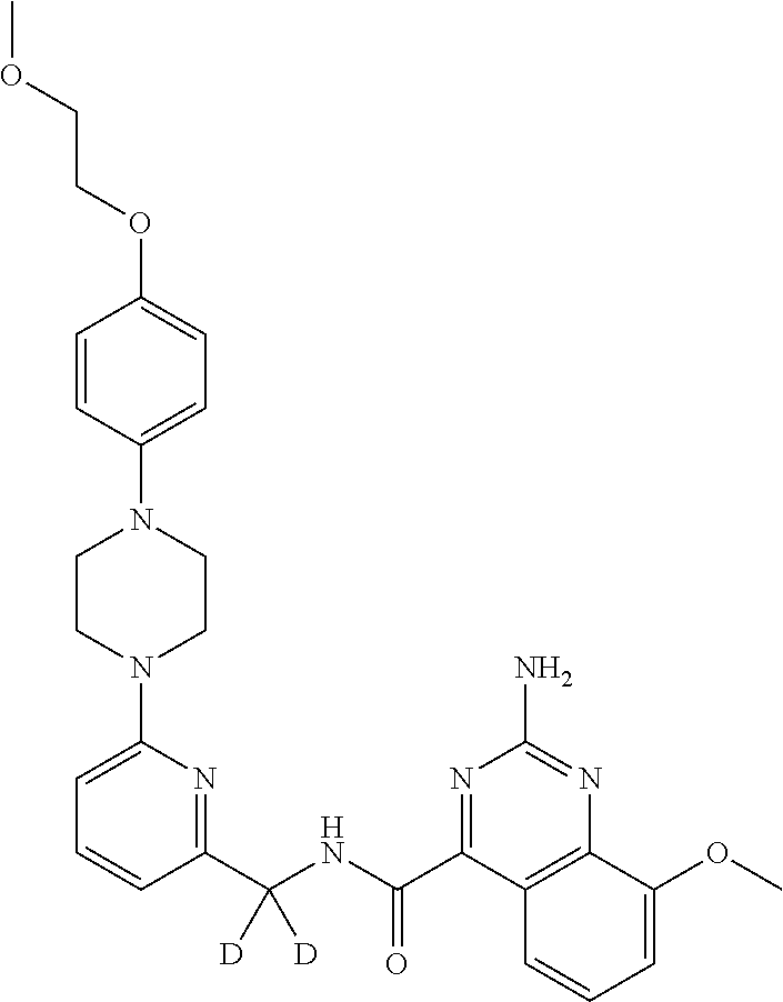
C1=C(N2CCN(C3=CC=C(OCCOC)C=C3)CC2)N=C(C(NC(C2=NC(N)=NC3=C2C=CC=C3OC)=O)([D])[D])C=C1
